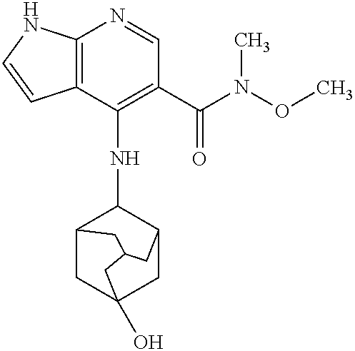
C12=C(C(NC3C4CC5(O)CC3CC(C5)C4)=C(C(N(OC)C)=O)C=N1)C=CN2
